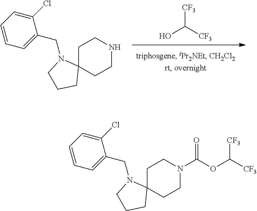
OC([CF3])[CF3].C1(Cl)=CC=CC=C1CN1C2(CCNCC2)CCC1.C1C2(CCN(C(OC([CF3])[CF3])=O)C1)CCCN2CC1=CC=CC=C1Cl
